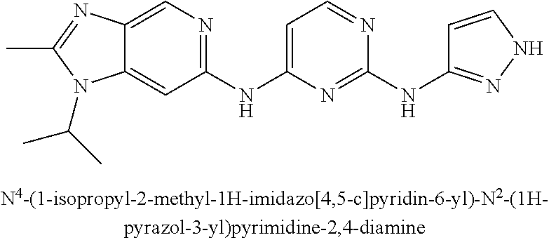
CC1=NC2=CN=C(NC3=CC=NC(NC4=NNC=C4)=N3)C=C2N1C(C)C
